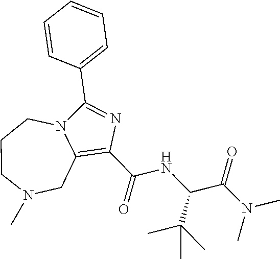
C1(C(NC(C(C)(C)C)C(=O)N(C)C)=O)=C2CN(C)CCCN2C(C2=CC=CC=C2)=N1
